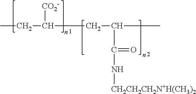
CCC([CO2-])CC(C)C(N[CH2CH2CH2N+H(CH3)2])=O
